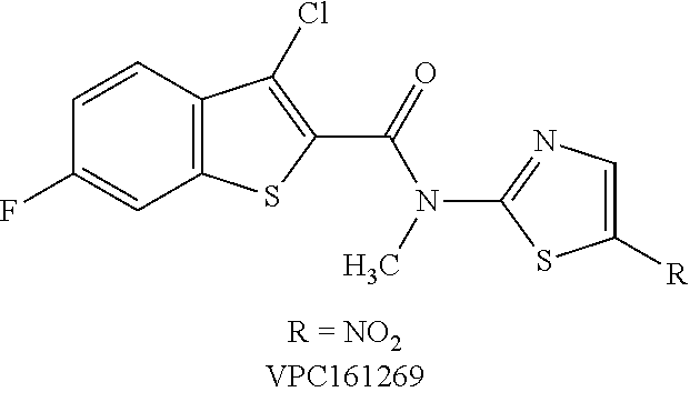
C12=C(C=CC(F)=C1)C(Cl)=C(C(N(C1=NC=C([R])S1)C)=O)S2
